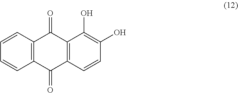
C12=C(C(=O)C3=C(C1=O)C(O)=C(O)C=C3)C=CC=C2
